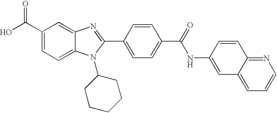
C1(C(O)=O)=CC=C2C(=C1)N=C(C1=CC=C(C(=O)NC3=CC4=CC=CN=C4C=C3)C=C1)N2C1CCCCC1
